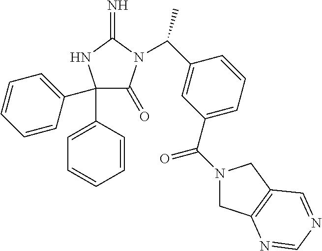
C1(C2=CC=CC=C2)(C2=CC=CC=C2)C(=O)N(C(C2=CC(C(=O)N3CC4=C(C3)C=NC=N4)=CC=C2)C)C(=N)N1
